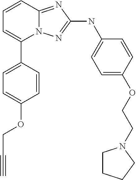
C1=CC2=NC(NC3=CC=C(OCCN4CCCC4)C=C3)=NN2C(C2=CC=C(OCC#C)C=C2)=C1
